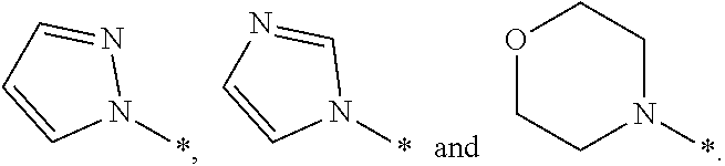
C1=NN(*)C=C1.N1=CN(*)C=C1.O1CCN(*)CC1
